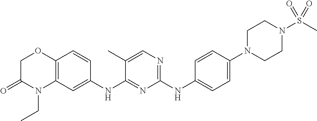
C1(NC2=CC=C(N3CCN(S(C)(=O)=O)CC3)C=C2)=NC=C(C)C(NC2=CC3=C(C=C2)OCC(=O)N3CC)=N1
